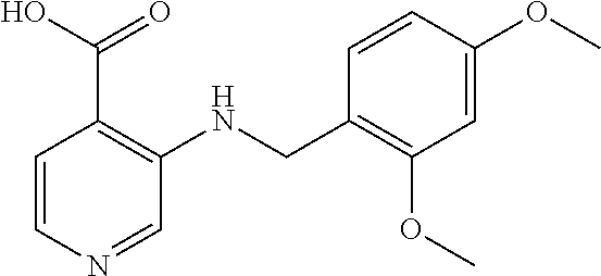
OC(C1=C(NCC2=C(OC)C=C(OC)C=C2)C=NC=C1)=O
